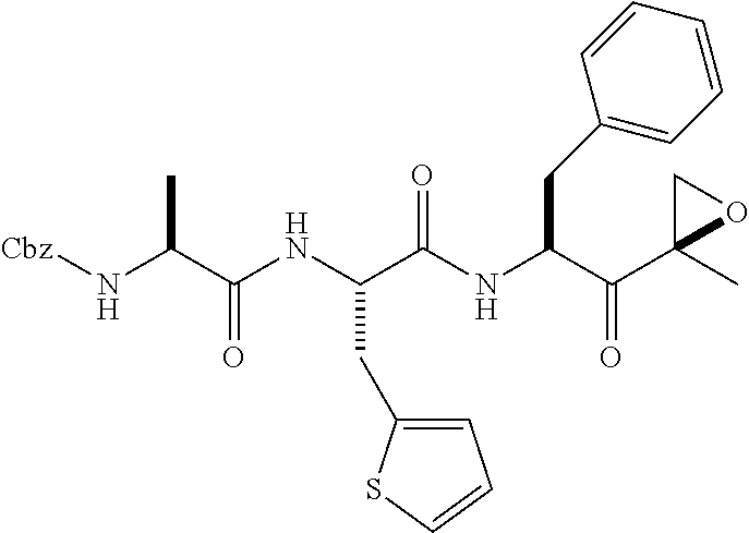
N(C(C(NC(C(NC(C(C1(C)OC1)=O)CC1=CC=CC=C1)=O)CC1=CC=CS1)=O)C)[Cbz]
